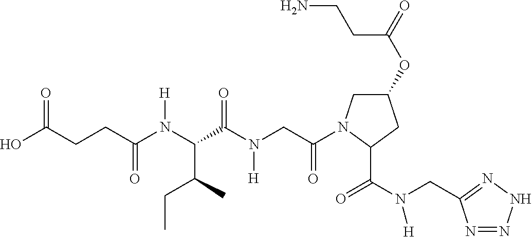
C1(OC(=O)CCN)CN(C(CN(C(C(N(C(CCC(O)=O)=O)[H])C(C)CC)=O)[H])=O)C(C(N(CC2=NNN=N2)[H])=O)C1
